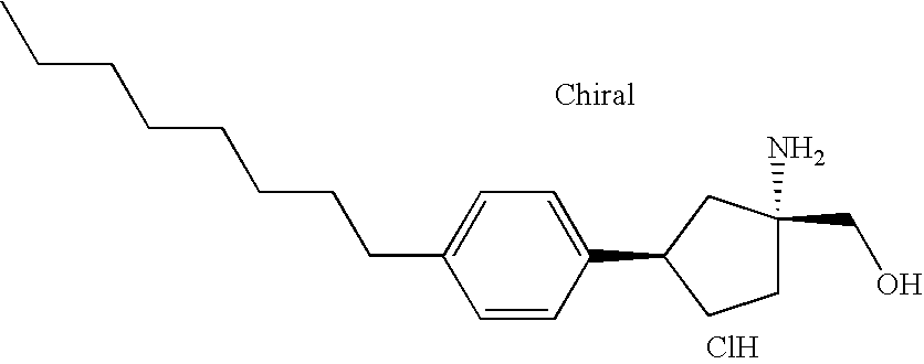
C1=CC(C2CCC(N)(CO)C2)=CC=C1CCCCCCCC.Cl
